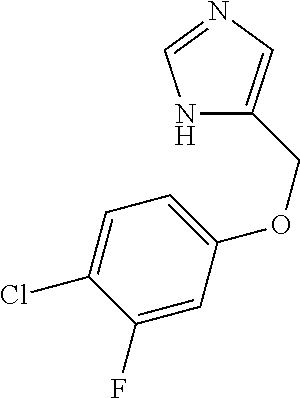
N1C(COC2=CC=C(Cl)C(F)=C2)=CN=C1
